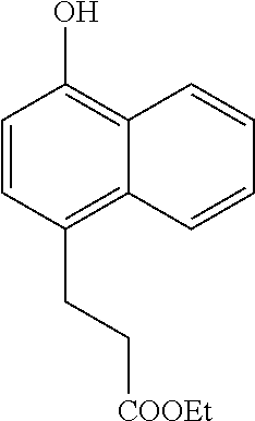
C1=CC(CC[COOEt])=C2C(=C1O)C=CC=C2
